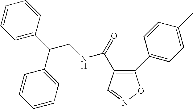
C(=O)(C1=C(C2=CC=C(C)C=C2)ON=C1)NCC(C1=CC=CC=C1)C1=CC=CC=C1
